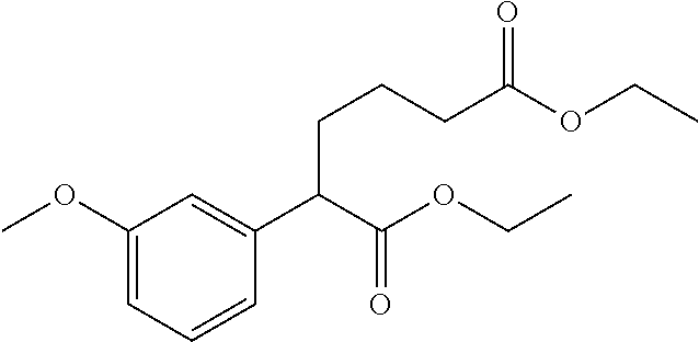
C1(OC)=CC=CC(C(C(OCC)=O)CCCC(OCC)=O)=C1
